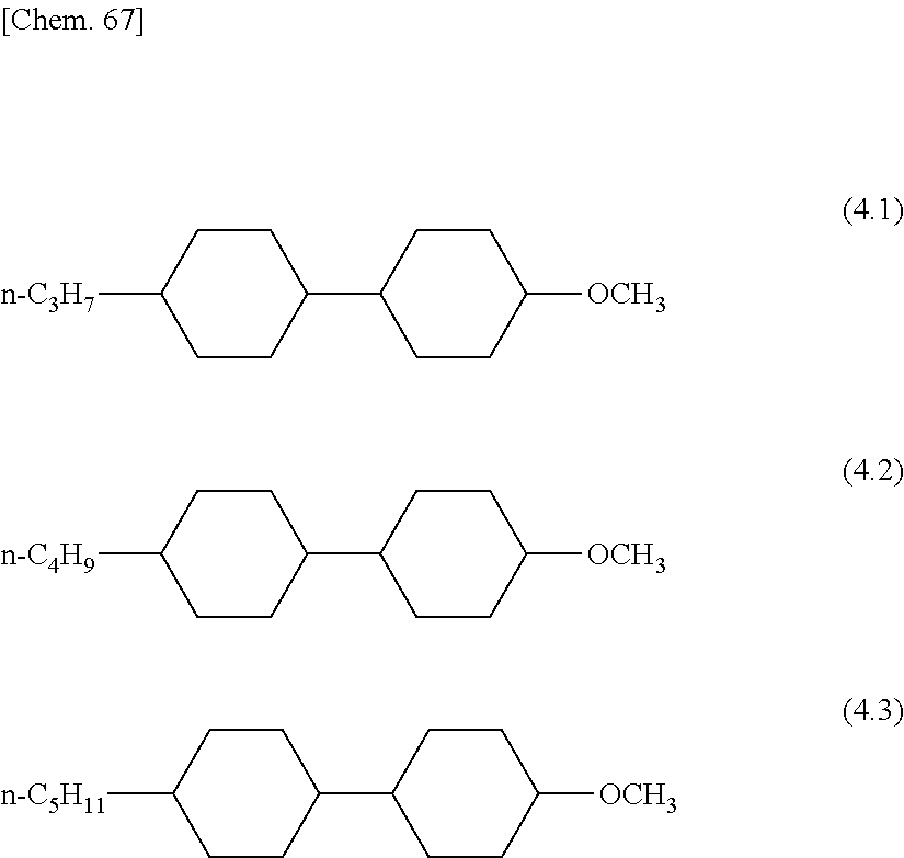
[n-C3H7]C1CCC(C2CCC([OCH3])CC2)CC1.[n-C4H9]C1CCC(C2CCC([OCH3])CC2)CC1.[n-C5H11]C1CCC(C2CCC([OCH3])CC2)CC1
